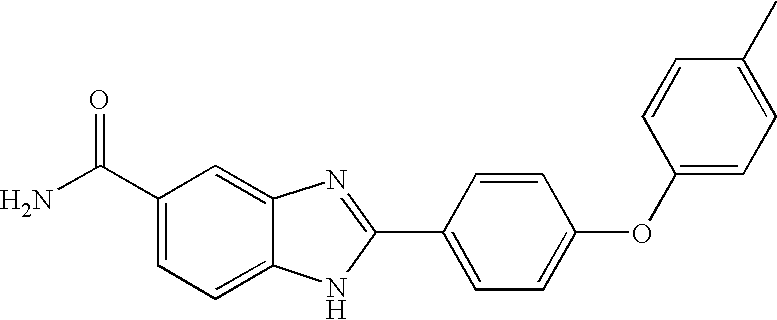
C1(C(N)=O)=CC=C2C(=C1)N=C(C1=CC=C(OC3=CC=C(C)C=C3)C=C1)N2
